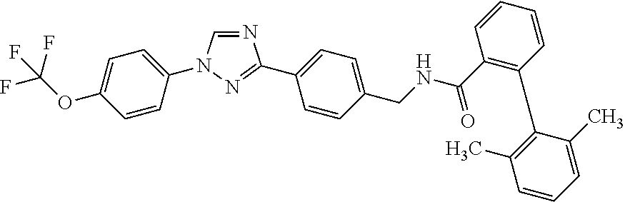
C1=NC(C2=CC=C(CNC(C3=C(C4=C(C)C=CC=C4C)C=CC=C3)=O)C=C2)=NN1C1=CC=C(OC(F)(F)F)C=C1
